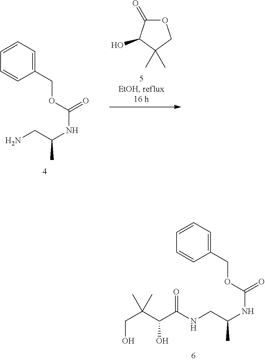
C(C(NC(OCC1=CC=CC=C1)=O)C)N.O1C(=O)C(O)C(C)(C)C1.N(CC(C)NC(OCC1=CC=CC=C1)=O)C(C(C(CO)(C)C)O)=O
